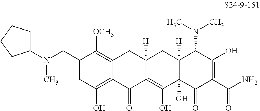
C1=C(CN(C)C2CCCC2)C([OCH3])=C2C(=C1O)C(=O)C1=C(O)C3(O)C([H])(CC1([H])C2)C(N(C)C)C(O)=C(C(N)=O)C3=O
